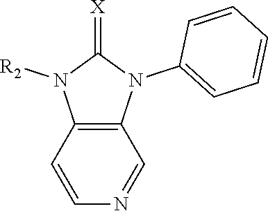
C12=C(N(C3=CC=CC=C3)C(=[X])N1[R2])C=NC=C2
